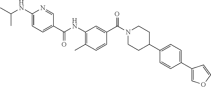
CC(NC1=CC=C(C(NC2=C(C)C=CC(C(N3CCC(C4=CC=C(C5=COC=C5)C=C4)CC3)=O)=C2)=O)C=N1)C
